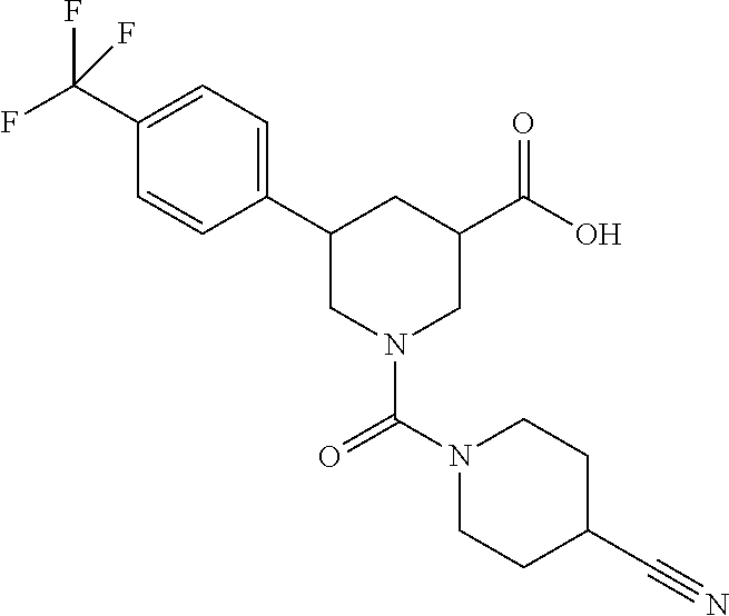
C1(C(F)(F)F)=CC=C(C2CN(C(N3CCC(C#N)CC3)=O)CC(C(O)=O)C2)C=C1
